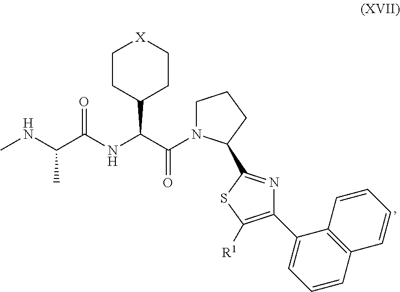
C1N(C(C(NC(C(NC)C)=O)C2CC[X]CC2)=O)C(C2=NC(C3=CC=CC4=C3C=CC=C4)=C([R1])S2)CC1
